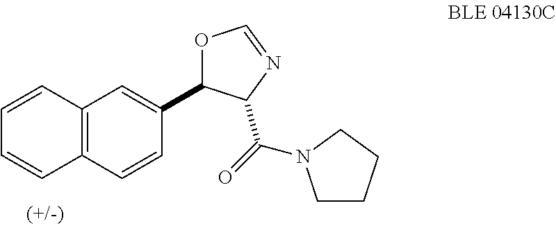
C12=C(C=CC(C3OC=NC3C(=O)N3CCCC3)=C1)C=CC=C2
